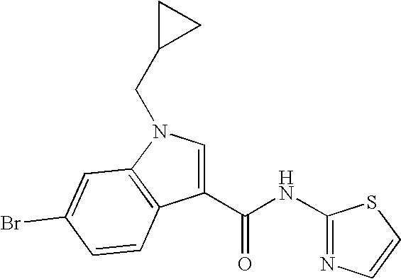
C1(C(NC2=NC=CS2)=O)=CN(CC2CC2)C2=C1C=CC(Br)=C2
